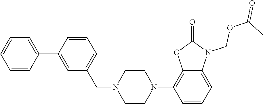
C1=CC=CC(C2=CC(CN3CCN(C4=C5C(=CC=C4)N(COC(=O)C)C(=O)O5)CC3)=CC=C2)=C1
